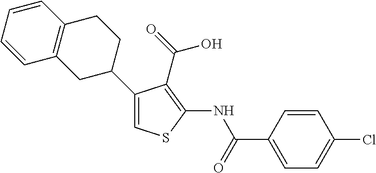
C1(C2CCC3=C(C2)C=CC=C3)=CSC(NC(C2=CC=C(Cl)C=C2)=O)=C1C(=O)O
